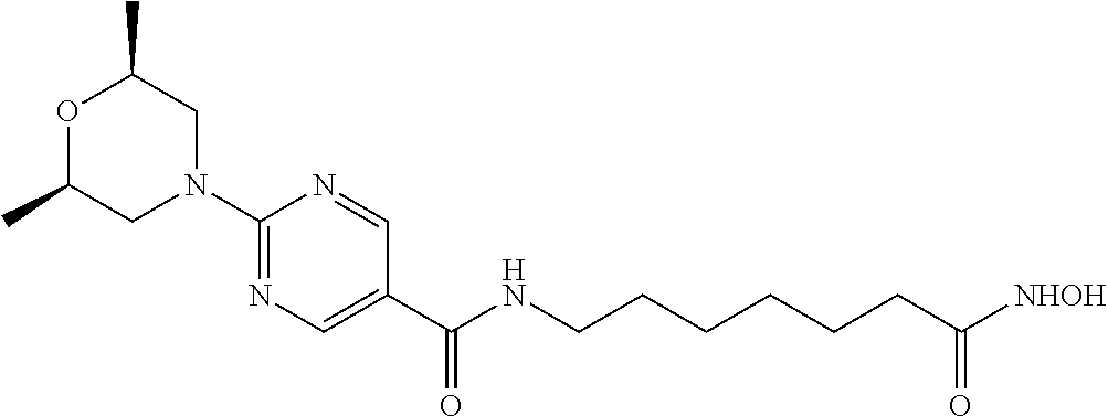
C1(N2CC(C)OC(C)C2)=NC=C(C(=O)NCCCCCCC([NHOH])=O)C=N1
